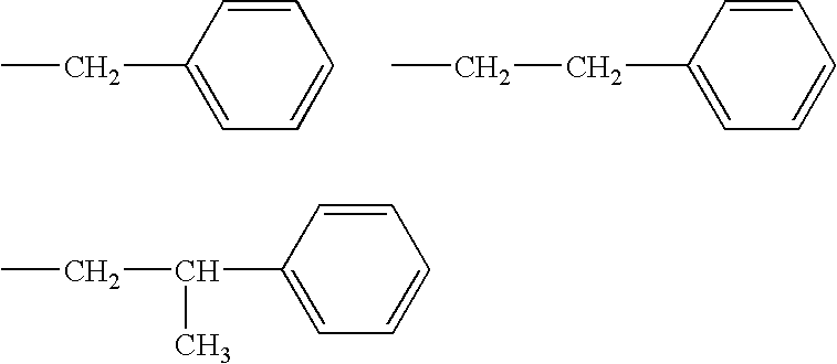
C1(CC)=CC=CC=C1.C1(CCC)=CC=CC=C1.C1(C(CC)C)=CC=CC=C1
